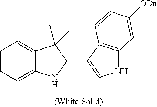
C12=CC=CC=C1NC(C1=CNC3=C1C=CC([OBn])=C3)C2(C)C
